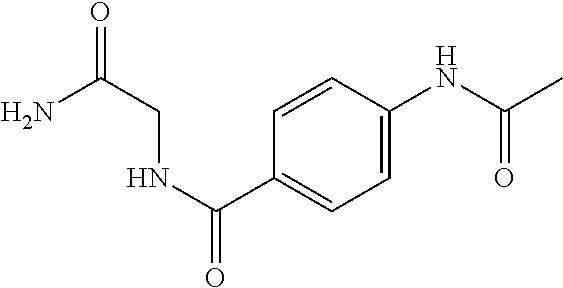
C1=CC(C(NCC(N)=O)=O)=CC=C1NC(C)=O
